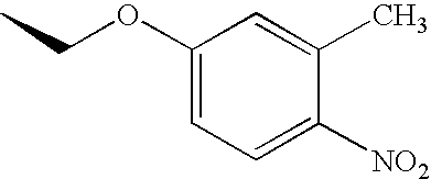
CCOC1=CC=C([NO2])C(C)=C1
